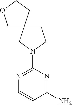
C1(N)=NC(N2CCC3(C2)COCC3)=NC=C1
